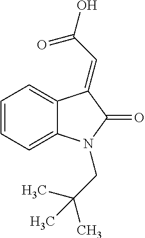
C1=C2C(=CC=C1)N(CC(C)(C)C)C(=O)C2=CC(=O)O
